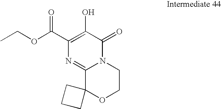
C12=NC(C(OCC)=O)=C(O)C(=O)N1CCOC21CCC1
